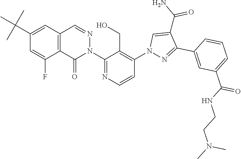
C12=C(C=NN(C3=NC=CC(N4N=C(C5=CC(C(NCCN(C)C)=O)=CC=C5)C(C(N)=O)=C4)=C3CO)C1=O)C=C(C(C)(C)C)C=C2F
